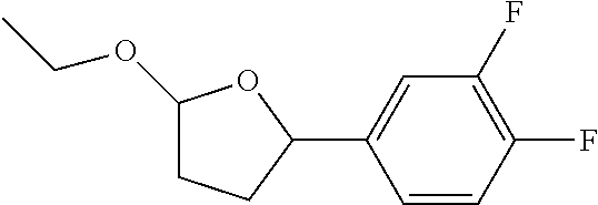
C1(OCC)CCC(C2=CC(F)=C(F)C=C2)O1
